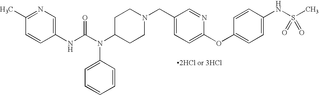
C1(NC(N(C2CCN(CC3=CC=C(OC4=CC=C(NS(C)(=O)=O)C=C4)N=C3)CC2)C2=CC=CC=C2)=O)=CN=C(C)C=C1
